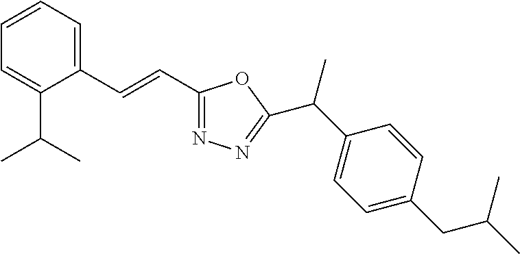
C1=CC=C(C=CC2=NN=C(C(C3=CC=C(CC(C)C)C=C3)C)O2)C(C(C)C)=C1
